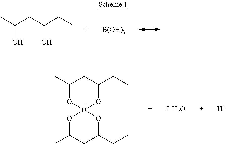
OC(C)CC(CC)O.[B(OH)3].C1(C)OB2(OC(CC)C1)OC(C)CC(CC)O2.[H]
